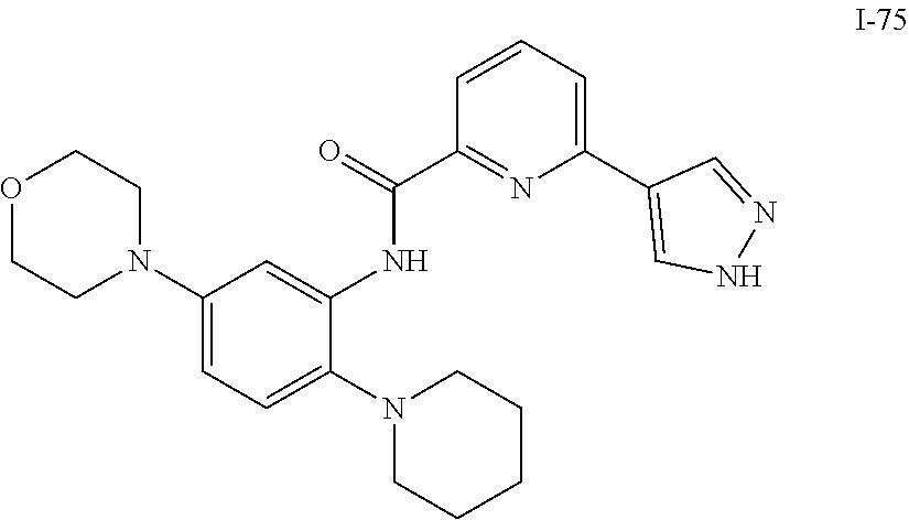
C1(N2CCOCC2)=CC=C(N2CCCCC2)C(NC(C2=NC(C3=CNN=C3)=CC=C2)=O)=C1
